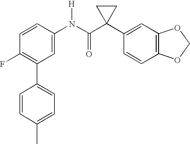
C1(N(C(C2(C3=CC4=C(C=C3)OCO4)CC2)=O)[H])=CC(C2=CC=C(C)C=C2)=C(F)C=C1
